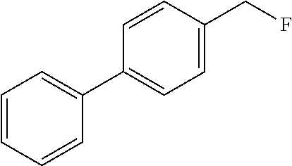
C1=CC=CC(C2=CC=C(CF)C=C2)=C1
